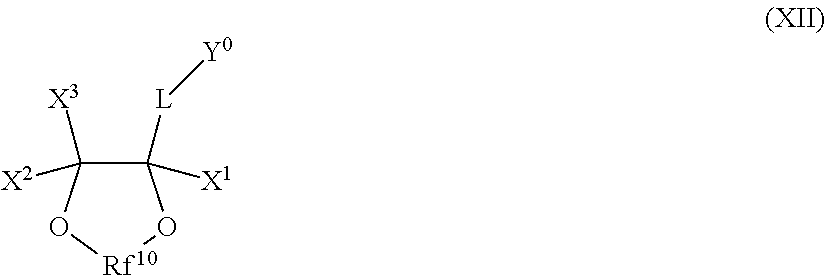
C1([X1])([L][Y0])C([X2])([X3])O[Rf10]O1
